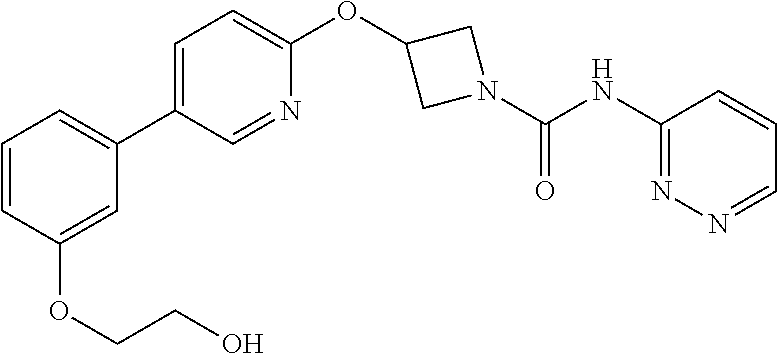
C1=C(C2=CC=CC(OCCO)=C2)C=NC(OC2CN(C(=O)NC3=NN=CC=C3)C2)=C1
